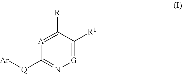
[A]1=C([R])C([R1])=[G]N=C1[Q][Ar]
